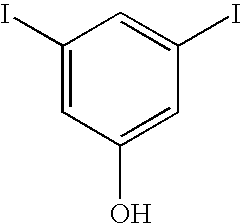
C1(I)=CC(O)=CC(I)=C1
